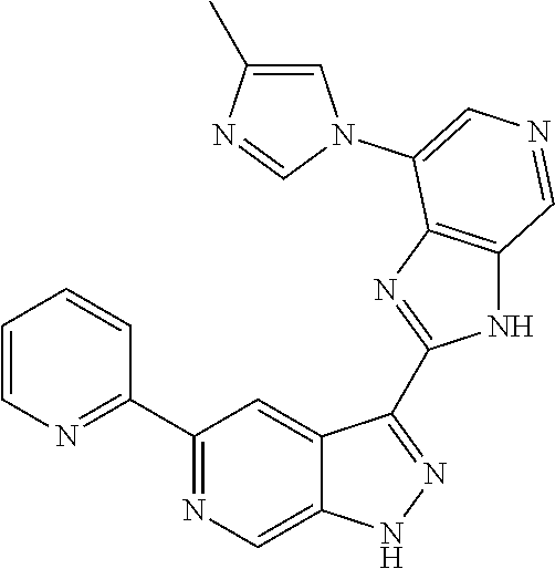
C1(C2=NC=CC=C2)=NC=C2C(=C1)C(C1=NC3=C(N1)C=NC=C3N1C=C(C)N=C1)=NN2
